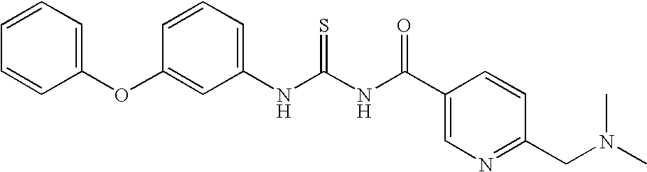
N(C(NC(=O)C1=CN=C(CN(C)C)C=C1)=S)C1=CC=CC(OC2=CC=CC=C2)=C1
